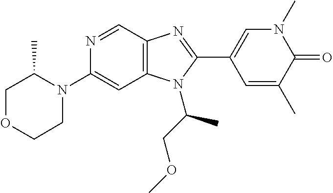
N1=CC2=C(C=C1N1C(C)COCC1)N(C(COC)C)C(C1=CN(C)C(=O)C(C)=C1)=N2
